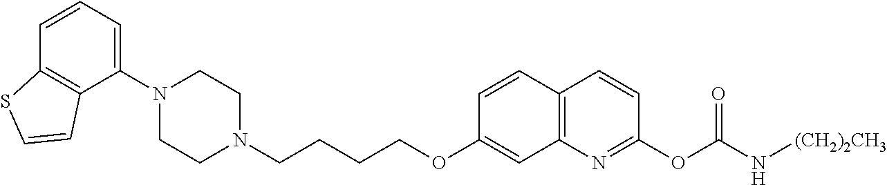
C1(N2CCN(CCCCOC3=CC4=C(C=C3)C=CC(OC(N[(CH2)2CH3])=O)=N4)CC2)=CC=CC2=C1C=CS2
